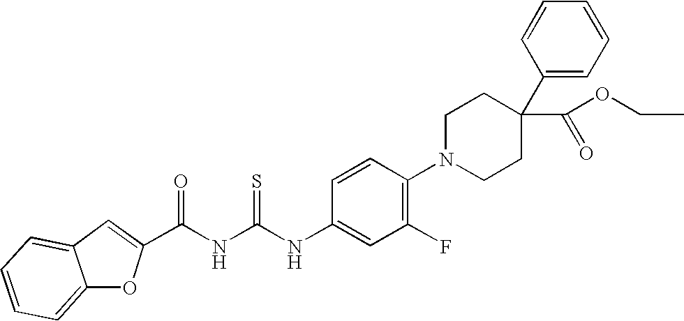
C(NC(NC1=CC(F)=C(N2CCC(C(OCC)=O)(C3=CC=CC=C3)CC2)C=C1)=S)(=O)C1=CC2=CC=CC=C2O1
